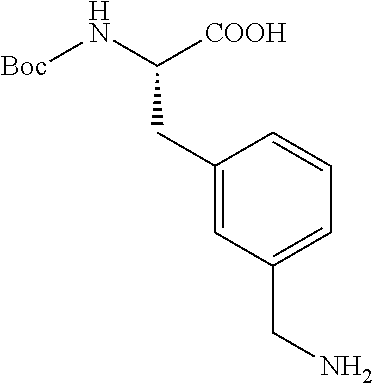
C1(CC(N[Boc])[COOH])=CC(CN)=CC=C1
